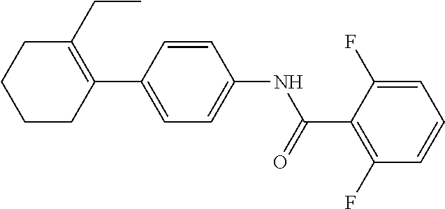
C1(CC)=C(C2=CC=C(NC(C3=C(F)C=CC=C3F)=O)C=C2)CCCC1
